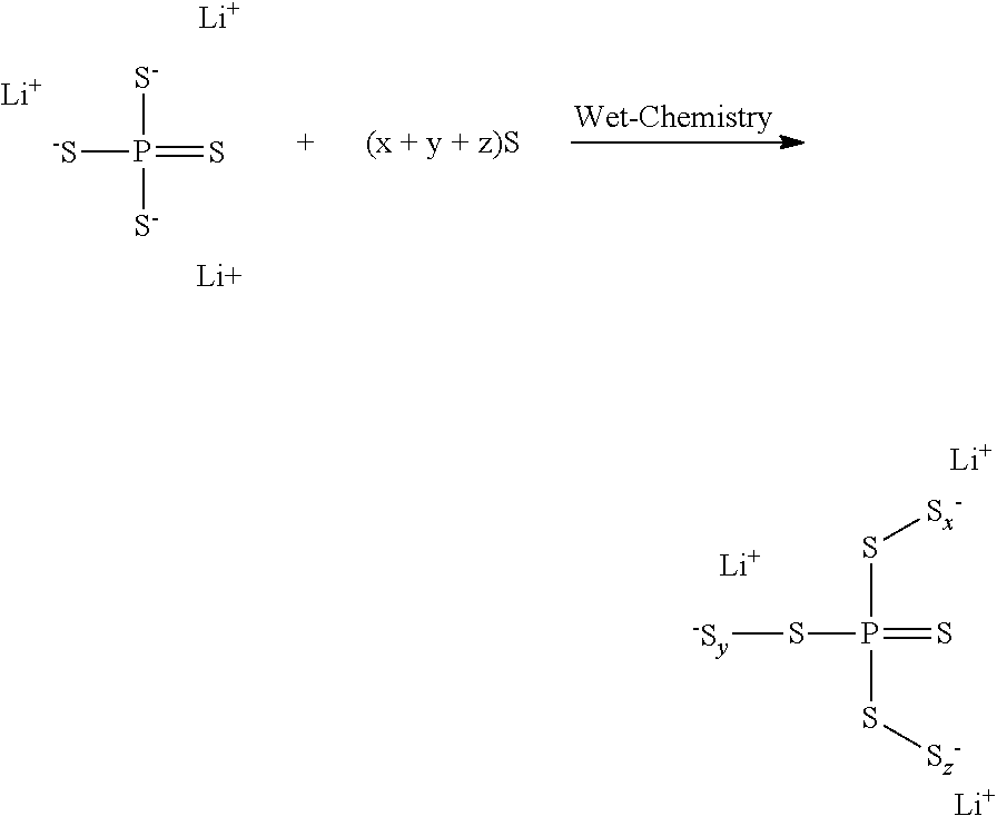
[-S]P(=S)([S-])[S-].[Li].[Li].[Li].S(P(=S)(S[Sx-])S[Sz-])[-Sy].[Li].[Li].[Li]
